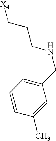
[X4]CCCNCC1=CC=CC(C)=C1
